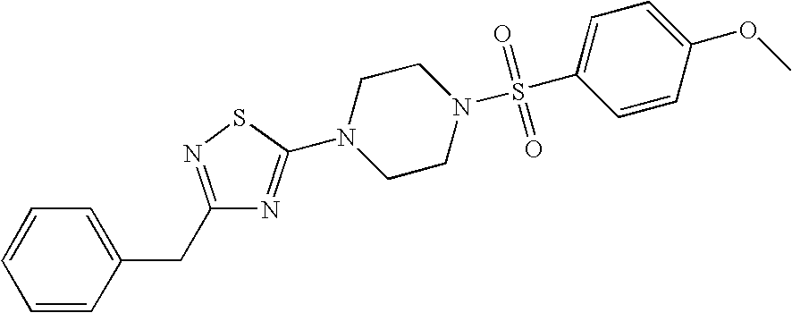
C1=CC(CC2=NSC(N3CCN(S(C4=CC=C(OC)C=C4)(=O)=O)CC3)=N2)=CC=C1
